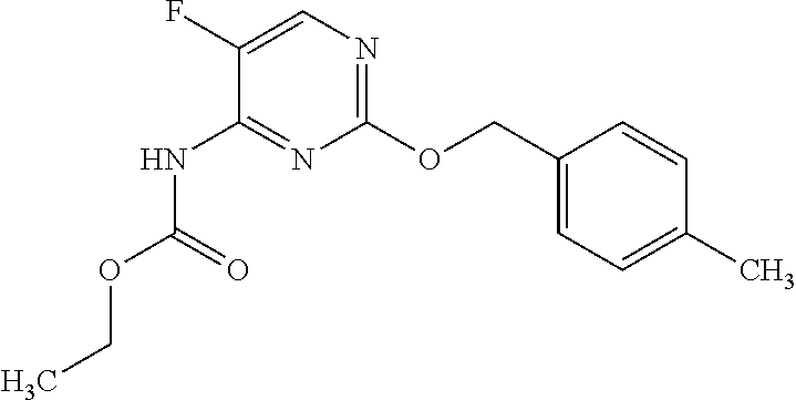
C1(OCC2=CC=C(C)C=C2)=NC=C(F)C(NC(OCC)=O)=N1
